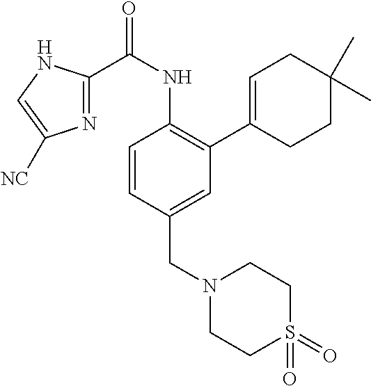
C1=CC(CN2CCS(=O)(=O)CC2)=CC(C2=CCC(C)(C)CC2)=C1NC(C1=NC([NC])=CN1)=O
